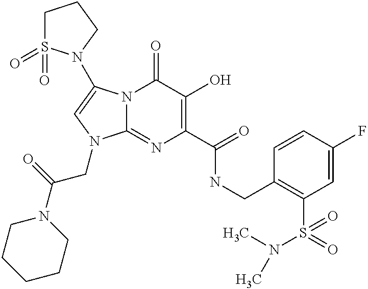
N12C(=NC(C(=O)NCC3=C(S(N(C)C)(=O)=O)C=C(F)C=C3)=C(O)C1=O)N(CC(=O)N1CCCCC1)C=C2N1S(=O)(=O)CCC1
